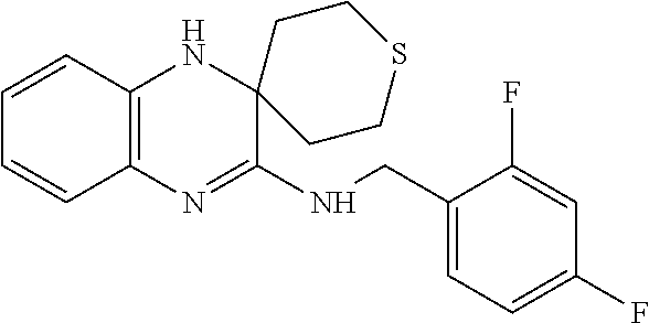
C12=C(N=C(NCC3=CC=C(F)C=C3F)C3(N1)CCSCC3)C=CC=C2
